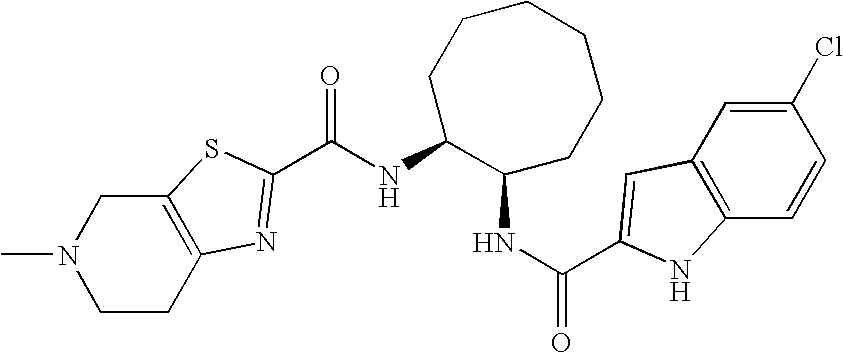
N1(C)CCC2=C(C1)SC(C(NC1C(NC(=O)C3=CC4=C(C=CC(Cl)=C4)N3)CCCCCC1)=O)=N2
